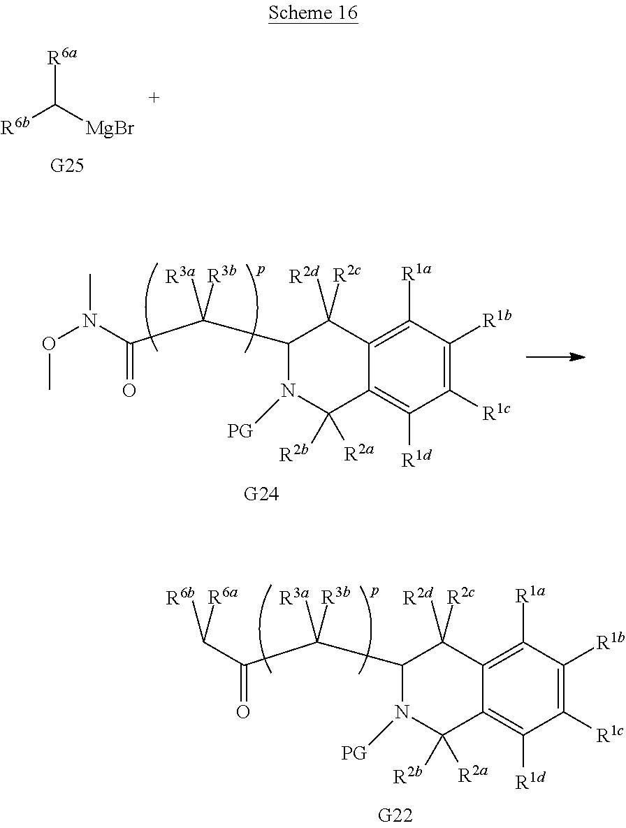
[R6b]C([MgBr])[R6a].N1([PG])C([R2a])([R2b])C2=C([R1d])C([R1c])=C([R1b])C([R1a])=C2C([R2d])([R2c])C1C(C(N(OC)C)=O)([R3a])[R3b].N1([PG])C([R2a])([R2b])C2=C([R1d])C([R1c])=C([R1b])C([R1a])=C2C([R2d])([R2c])C1C(C(C([R6a])[R6b])=O)([R3a])[R3b]
